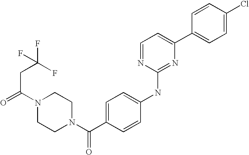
C(N1CCN(C(C2=CC=C(NC3=NC(C4=CC=C(Cl)C=C4)=CC=N3)C=C2)=O)CC1)(CC(F)(F)F)=O
